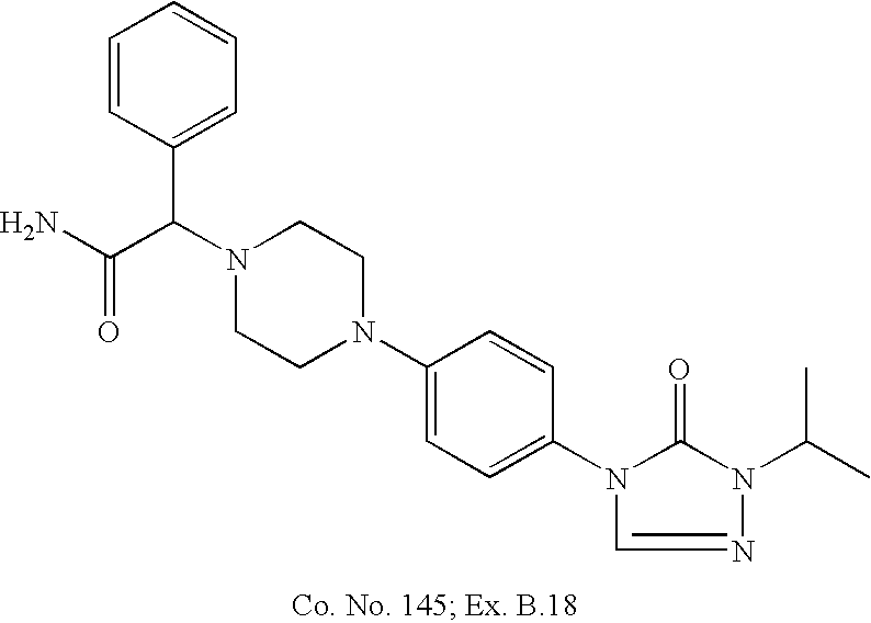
N1(C(C(N)=O)C2=CC=CC=C2)CCN(C2=CC=C(N3C(=O)N(C(C)C)N=C3)C=C2)CC1
